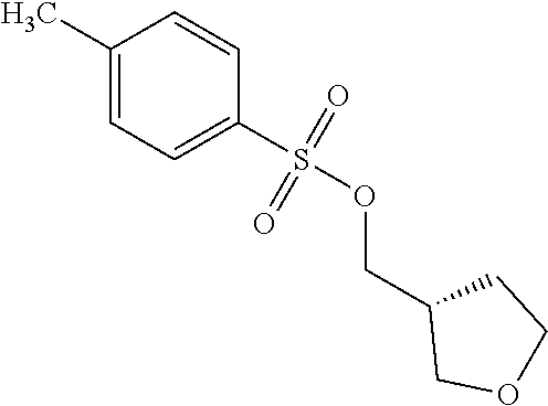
C1(C)=CC=C(S(OCC2COCC2)(=O)=O)C=C1
